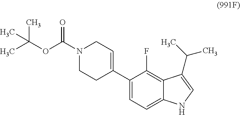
N1(C(OC(C)(C)C)=O)CCC(C2=CC=C3C(=C2F)C(C(C)C)=CN3)=CC1
